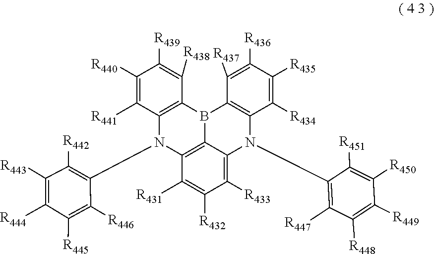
C12=C3C(=C([R433])C([R432])=C1[R431])N(C1=C([R447])C([R448])=C([R449])C([R450])=C1[R451])C1=C(B3C3=C(N2C2=C([R442])C([R443])=C([R444])C([R445])=C2[R446])C([R441])=C([R440])C([R439])=C3[R438])C([R437])=C([R436])C([R435])=C1[R434]
